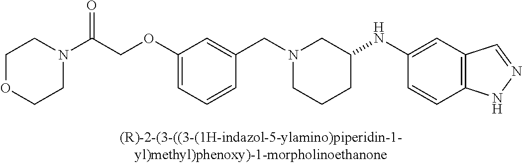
N1(CC2=CC(OCC(=O)N3CCOCC3)=CC=C2)CCCC(NC2=CC3=C(C=C2)NN=C3)C1
